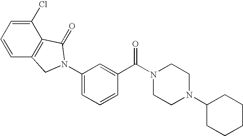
C1=CC=C(Cl)C2=C1CN(C1=CC=CC(C(N3CCN(C4CCCCC4)CC3)=O)=C1)C2=O
